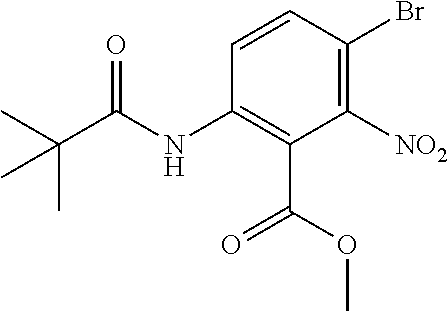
N(C1=C(C(OC)=O)C([NO2])=C(Br)C=C1)C(C(C)(C)C)=O
